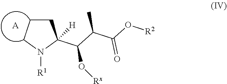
C1CCN([R1])C1(C(C(C(O[R2])=O)C)O[Rx])[H].[A]
